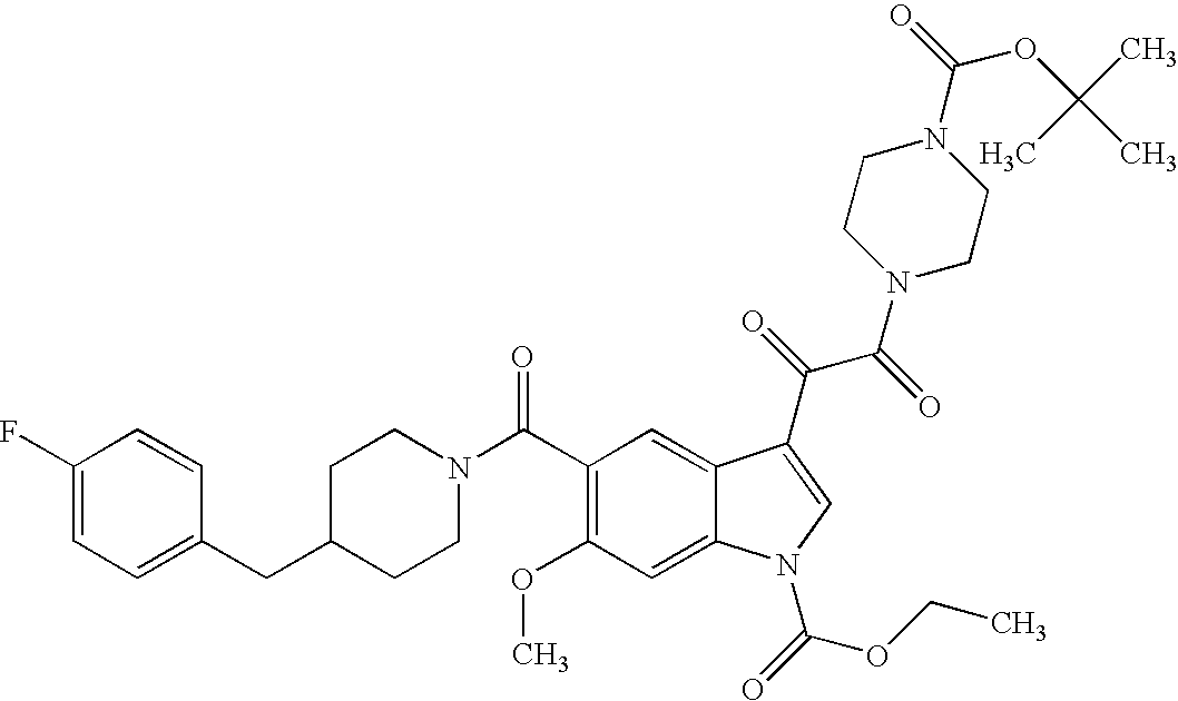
C1(F)=CC=C(CC2CCN(C(=O)C3=C(OC)C=C4C(=C3)C(C(C(N3CCN(C(=O)OC(C)(C)C)CC3)=O)=O)=CN4C(=O)OCC)CC2)C=C1
